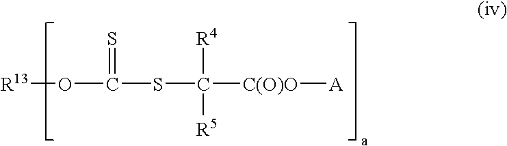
O(C(SC([C(O)O][A])([R4])[R5])=S)[R13]
